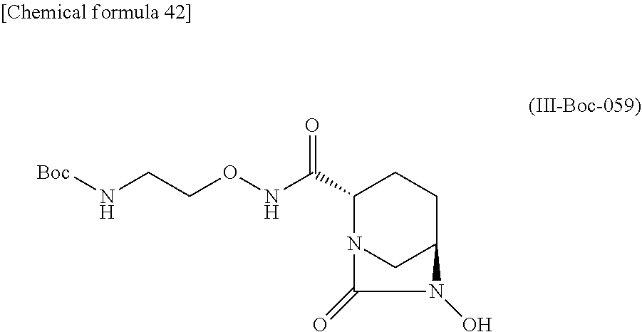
C(ONC(C1N2CC(CC1)N(O)C2=O)=O)CN[Boc]
